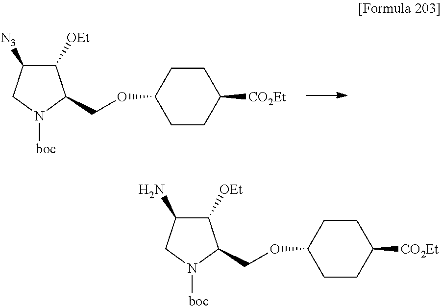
C1([OEt])C([N3])CN([boc])C1COC1CCC([CO2Et])CC1.C1([OEt])C(N)CN([boc])C1COC1CCC([CO2Et])CC1
